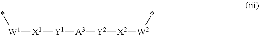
[X1]([Y1][A3][Y2][X2][W2]*)[W1]*
